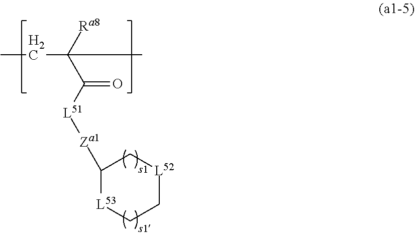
CCC(C)([Ra8])C([L51][Za1]C1[L53]CC[L52]C1)=O
